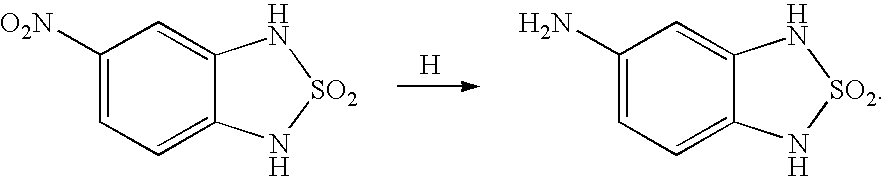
[H].C1([O2N])=CC=C2C(=C1)N[SO2]N2.C1(N)=CC=C2C(=C1)N[SO2]N2
